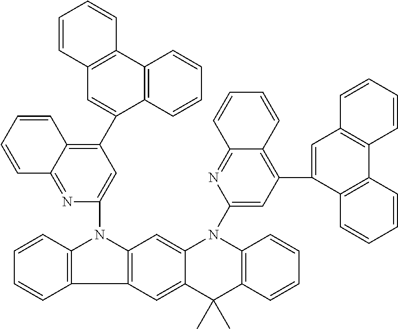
C12=C(C3=C(N1C1=CC(C4=CC5=C(C6=C4C=CC=C6)C=CC=C5)=C4C(=N1)C=CC=C4)C=C1C(=C3)C(C)(C)C3=C(N1C1=CC(C4=CC5=C(C6=C4C=CC=C6)C=CC=C5)=C4C(=N1)C=CC=C4)C=CC=C3)C=CC=C2
